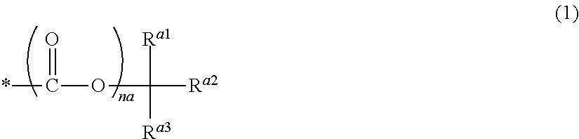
C(OC([Ra1])([Ra2])[Ra3])(*)=O
